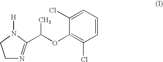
C1=C(Cl)C(OC(C)C2=NCCN2[H])=C(Cl)C=C1
